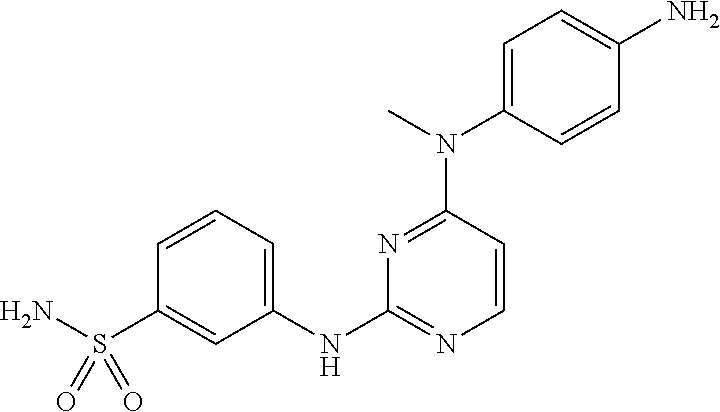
C1=C(N(C)C2=NC(NC3=CC=CC(S(N)(=O)=O)=C3)=NC=C2)C=CC(N)=C1
